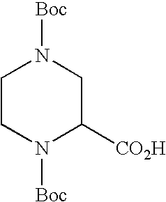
C1CN([Boc])C([CO2H])CN1[Boc]
